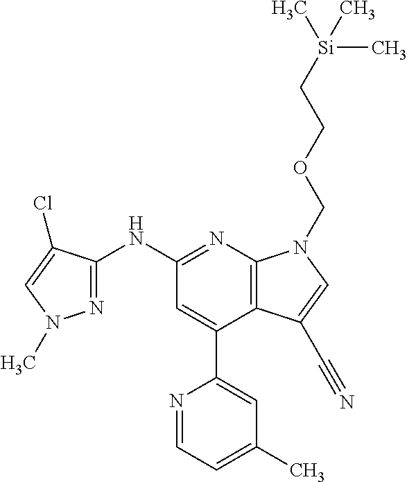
N(C1=NC2=C(C(C3=CC(C)=CC=N3)=C1)C(C#N)=CN2COCC[Si](C)(C)C)C1=NN(C)C=C1Cl
